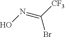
N(=C([CF3])Br)O
